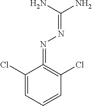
C1(Cl)=CC=CC(Cl)=C1=NN=C(N)N
